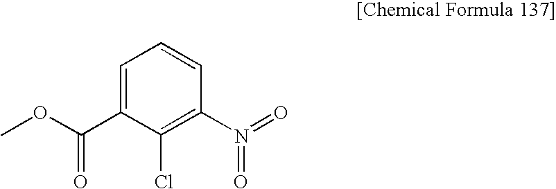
C1=C(C(OC)=O)C(Cl)=C(N(=O)=O)C=C1
